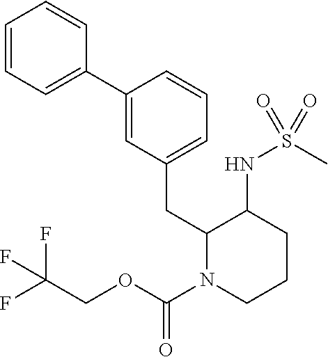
C1(C2=CC(CC3N(C(OCC(F)(F)F)=O)CCCC3NS(C)(=O)=O)=CC=C2)=CC=CC=C1
